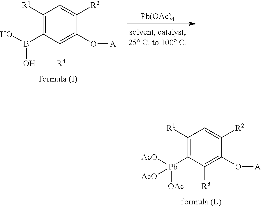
[Pb(OAc)4].C1([R1])=C(B(O)O)C([R4])=C(O[A])C([R2])=C1.C1([R1])=C([Pb]([AcO])([OAc])[AcO])C([R3])=C(O[A])C([R2])=C1
